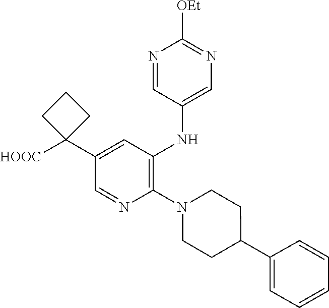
C1(N2CCC(C3=CC=CC=C3)CC2)=C(NC2=CN=C([OEt])N=C2)C=C(C2([HOOC])CCC2)C=N1
